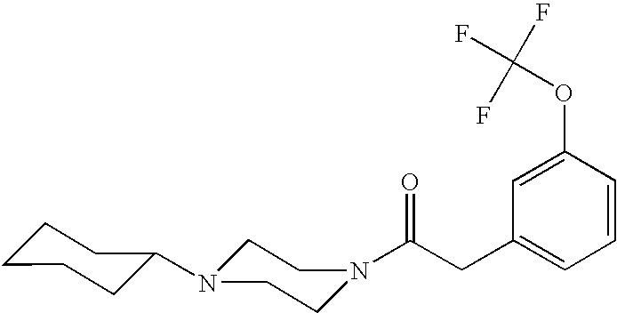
C(CC1=CC=CC(OC(F)(F)F)=C1)(=O)N1CCN(C2CCCCC2)CC1
